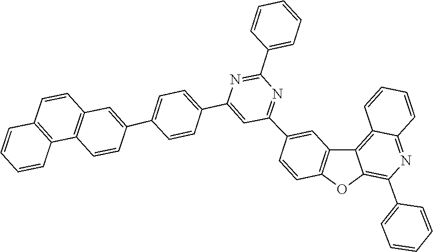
C1=CC=C(C2=NC(C3=CC=C(C4=CC5=C(C6=C(C=C5)C=CC=C6)C=C4)C=C3)=CC(C3=CC4=C(OC5=C(C6=CC=CC=C6)N=C6C=CC=CC6=C45)C=C3)=N2)C=C1
